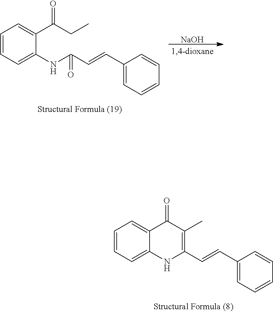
[NaOH].C1=CC=C(NC(C=CC2=CC=CC=C2)=O)C(C(CC)=O)=C1.C1=CC=C2C(=C1)C(=O)C(C)=C(C=CC1=CC=CC=C1)N2
